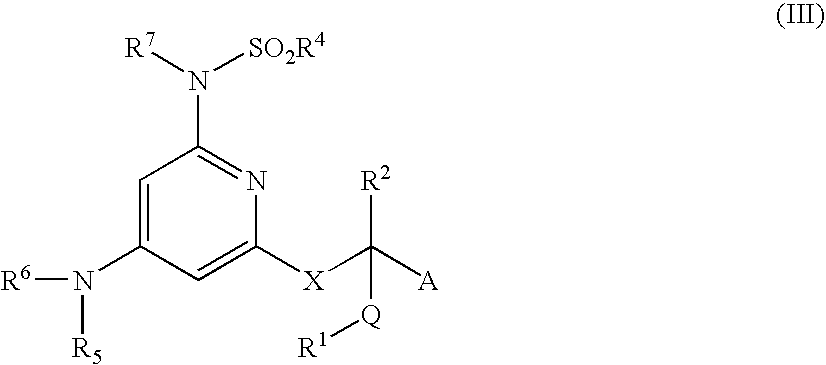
C1=C(N([R5])[R6])C=C([X]C([A])([R2])[Q][R1])N=C1N([SO2R4])[R7]
